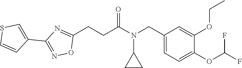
C1(CCC(N(CC2=CC=C(OC(F)F)C(OCC)=C2)C2CC2)=O)=NC(C2=CSC=C2)=NO1
